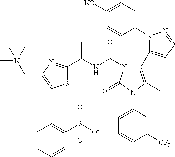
C1=CC=CC(S([O-])(=O)=O)=C1.C1(N2N=CC=C2C2=C(C)N(C3=CC=CC([CF3])=C3)C(=O)N2C(NC(C)C2=NC(C[N+](C)(C)C)=CS2)=O)=CC=C([NC])C=C1
